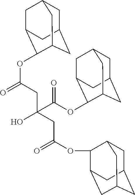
C1C2CC3C(OC(=O)CC(O)(C(OC4C5CC6CC(CC4C6)C5)=O)CC(OC4C5CC6CC(CC4C6)C5)=O)C(CC1C3)C2
